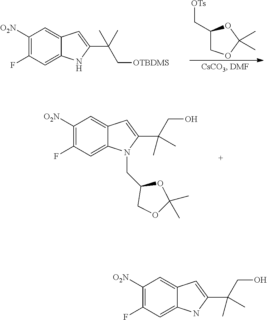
C1([O2N])=C(F)C=C2C(=C1)C=C(C(C)(C)C[OTBDMS])N2.C1(C[OTs])COC(C)(C)O1.C1([O2N])=C(F)C=C2C(=C1)C=C(C(CO)(C)C)N2CC1COC(C)(C)O1.C1([O2N])=C(F)C=C2C(=C1)C=C(C(CO)(C)C)N2
